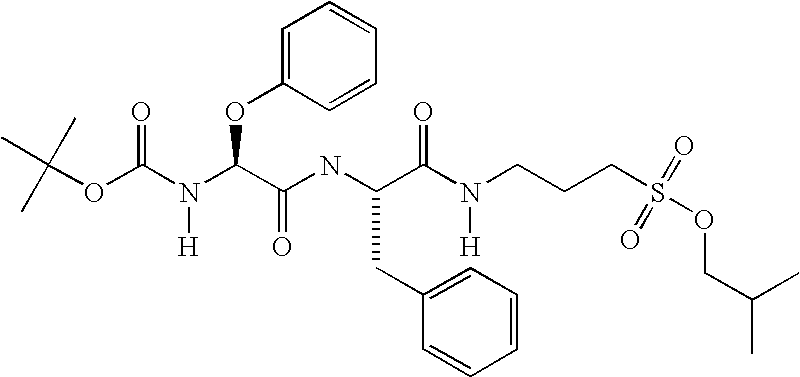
O(C(N(C(C(NC(C(N(CCCS(=O)(=O)OCC(C)C)[H])=O)CC1=CC=CC=C1)=O)OC1=CC=CC=C1)[H])=O)C(C)(C)C
